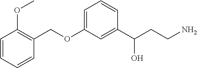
C1=C(OCC2=C(OC)C=CC=C2)C=C(C(CCN)O)C=C1
